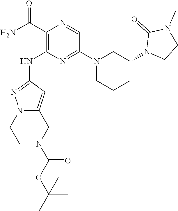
C1(C(N)=O)=C(NC2=NN3C(=C2)CN(C(OC(C)(C)C)=O)CC3)N=C(N2CCCC(N3CCN(C)C3=O)C2)C=N1
